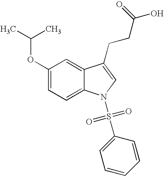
C1(OC(C)C)=CC=C2C(=C1)C(CCC(O)=O)=CN2S(=O)(=O)C1=CC=CC=C1
